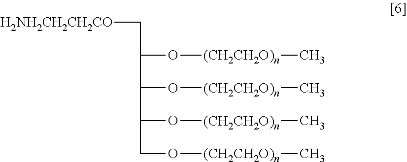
[H2NH2CH2CH2CO]CC(O[(CH2CH2O)n]C)C(O[(CH2CH2O)n]C)C(O[(CH2CH2O)n]C)CO[(CH2CH2O)n]C
